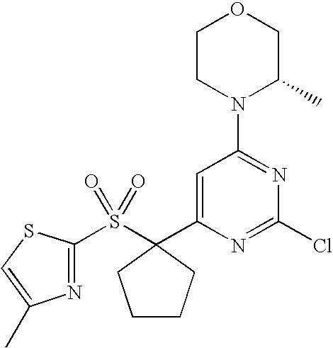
C1CN(C2=NC(Cl)=NC(C3(S(=O)(=O)C4=NC(C)=CS4)CCCC3)=C2)C(C)CO1
